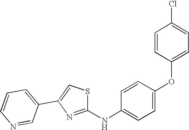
C1=CC(OC2=CC=C(NC3=NC(C4=CC=CN=C4)=CS3)C=C2)=CC=C1Cl
